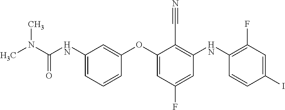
CN(C(NC1=CC=CC(OC2=CC(F)=CC(NC3=C(F)C=C(I)C=C3)=C2C#N)=C1)=O)C
